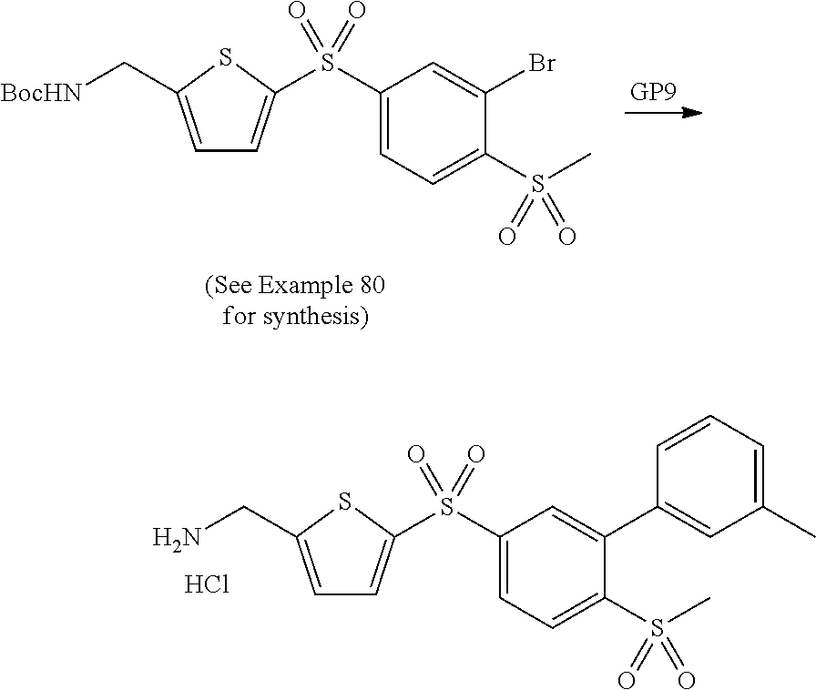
C1(S(=O)(=O)C2=CC=C(C[BocHN])S2)=CC=C(S(C)(=O)=O)C(Br)=C1.C1(S(=O)(=O)C2=CC=C(CN)S2)=CC=C(S(C)(=O)=O)C(C2=CC(C)=CC=C2)=C1.Cl
